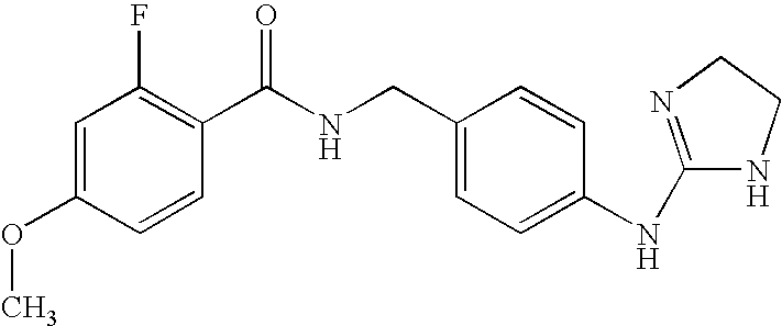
C1=C(OC)C=CC(C(NCC2=CC=C(NC3=NCCN3)C=C2)=O)=C1F
